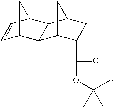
C1=CC2CC1C1C3C(C(=O)OC(C)(C)C)CC(C21)C3
